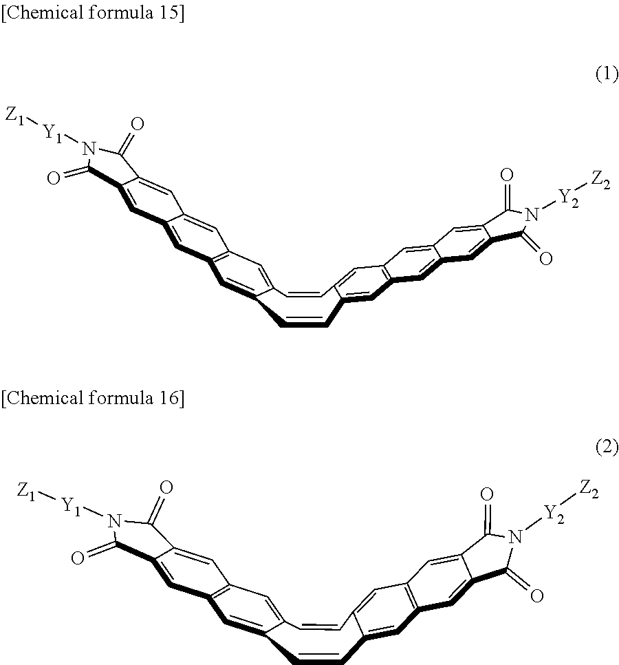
C1=CC2=CC3=C(C=C2C=CC2=CC4=C(C=C12)C=C1C(=C4)C=C2C(=C1)C(=O)N([Y1][Z1])C2=O)C=C1C(=C3)C=C2C(=C1)C(=O)N([Y2][Z2])C2=O.C1=CC2=CC3=C(C=C2C=CC2=CC4=C(C=C12)C=C1C(=C4)C(=O)N([Y1][Z1])C1=O)C=C1C(=C3)C(=O)N([Y2][Z2])C1=O
